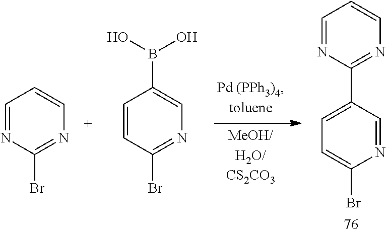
C1=NC(Br)=NC=C1.C1=CC(Br)=NC=C1B(O)O.C1=C(C2=NC=CC=N2)C=NC(Br)=C1
